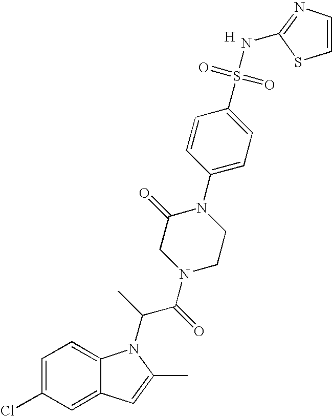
C1=C(Cl)C=C2C(=C1)N(C(C(N1CCN(C3=CC=C(S(=O)(=O)NC4=NC=CS4)C=C3)C(=O)C1)=O)C)C(C)=C2.[H]
